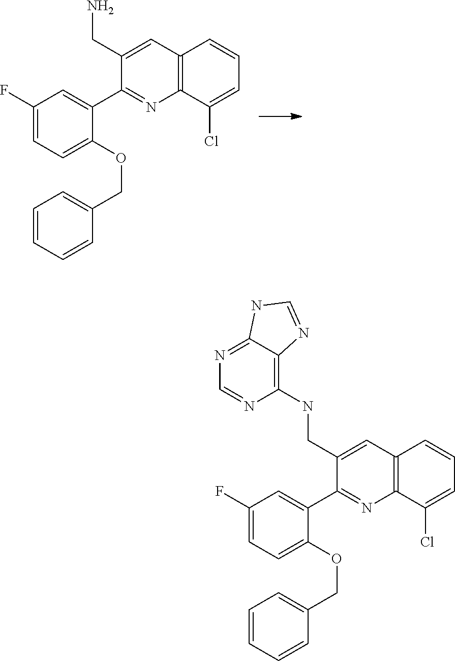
C(C1=CC2=C(N=C1C1=CC(F)=CC=C1OCC1=CC=CC=C1)C(Cl)=CC=C2)NC1=C2C(=NC=N1)NC=N2.C(C1=CC2=C(N=C1C1=CC(F)=CC=C1OCC1=CC=CC=C1)C(Cl)=CC=C2)N
